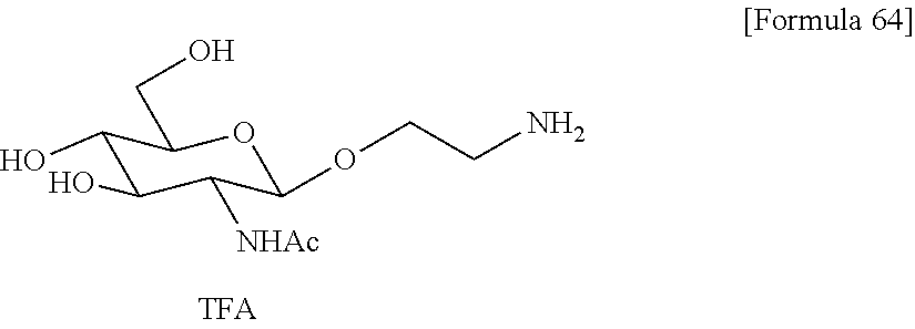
C1(O)C(O)C([NHAc])C(OCCN)OC1CO
